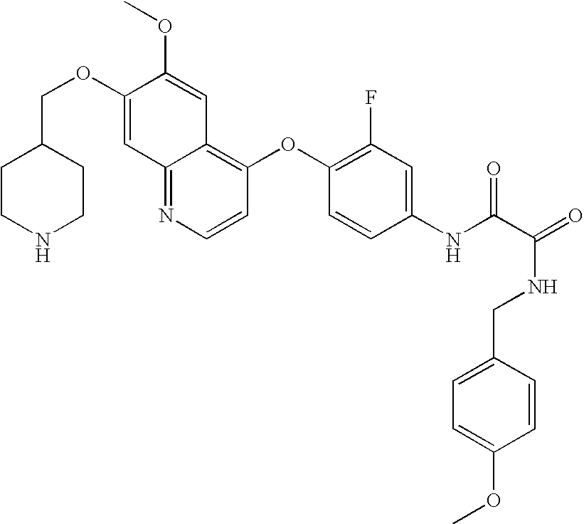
C12=NC=CC(OC3=C(F)C=C(NC(C(=O)NCC4=CC=C(OC)C=C4)=O)C=C3)=C1C=C(OC)C(OCC1CCNCC1)=C2
